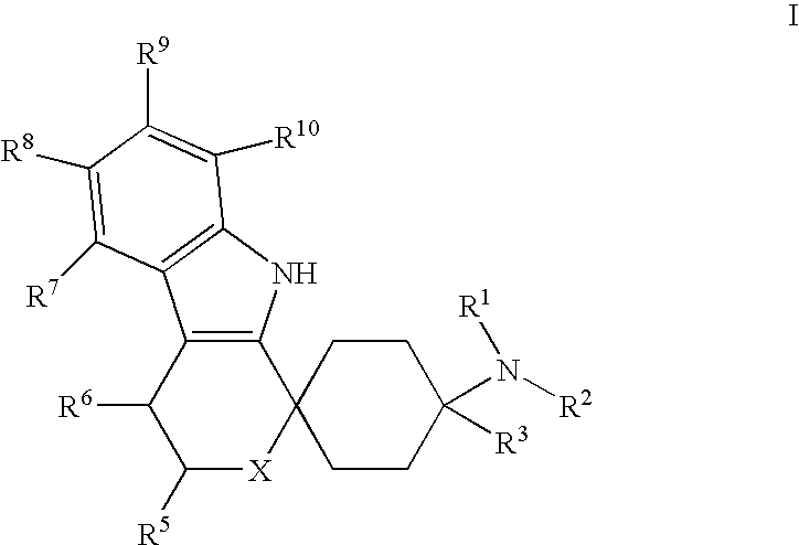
C1([R5])[X]C2(C3=C(C1[R6])C1=C(N3)C([R10])=C([R9])C([R8])=C1[R7])CCC([R3])(N([R1])[R2])CC2
